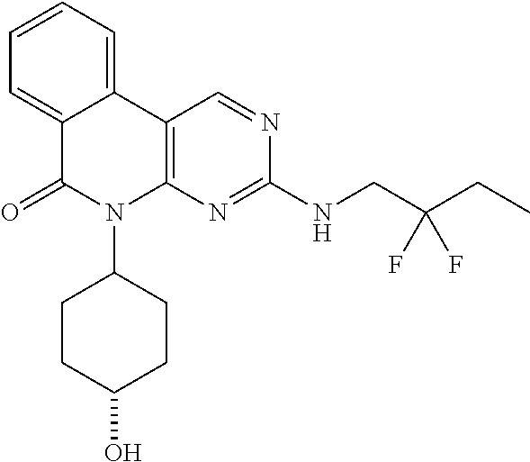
C1=CC=C2C(=C1)C(=O)N(C1CCC(O)CC1)C1=C2C=NC(NCC(CC)(F)F)=N1
